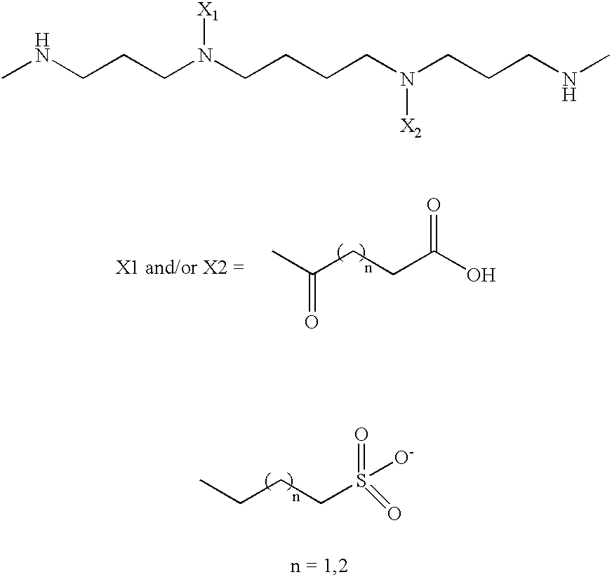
CNCCCN(CCCCN(CCCNC)[X2])[X1].CCCCS(=O)(=O)[O-].CC(CCC(O)=O)=O
